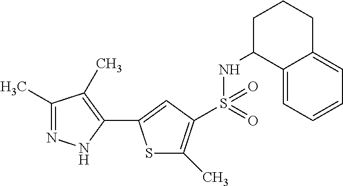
C1(C)=NNC(C2=CC(S(NC3C4=CC=CC=C4CCC3)(=O)=O)=C(C)S2)=C1C
